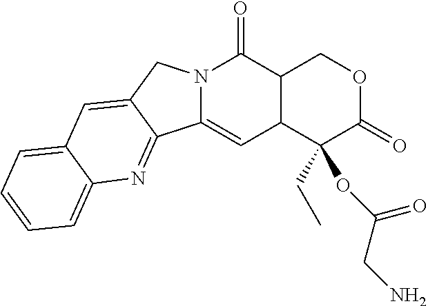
C12=CC3C(C(=O)N1CC1=CC4=CC=CC=C4N=C21)COC(=O)C3(CC)OC(CN)=O
